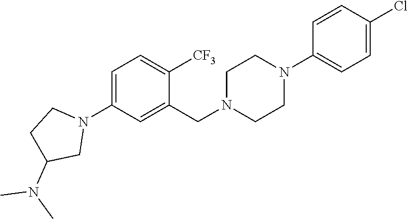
C1=C(N2CCC(N(C)C)C2)C=C(CN2CCN(C3=CC=C(Cl)C=C3)CC2)C([CF3])=C1
